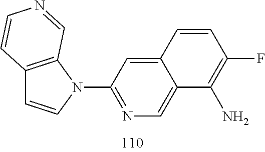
C12=C(N(C3=NC=C4C(=C3)C=CC(F)=C4N)C=C1)C=NC=C2
